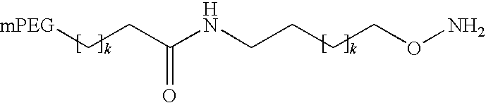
[mPEG]CCC(NCCCCON)=O
